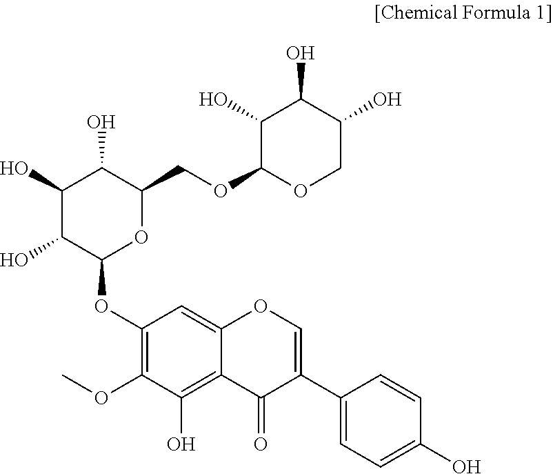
C1(O)C(O)C(OC2=C(OC)C(O)=C3C(=C2)OC=C(C2=CC=C(O)C=C2)C3=O)OC(COC2OCC(O)C(O)C2O)C1O
